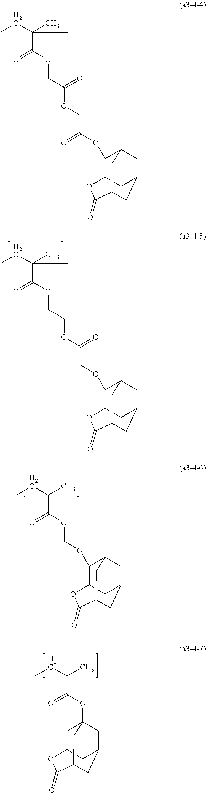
CCC(C)(C(OCC(OCC(OC1C2CC3CC1CC(C(=O)O2)C3)=O)=O)=O)C.CCC(C)(C(OCCOC(COC1C2CC3CC1CC(C(=O)O2)C3)=O)=O)C.CCC(C)(C(OCOC1C2CC3CC1CC(C(=O)O2)C3)=O)C.CCC(C)(C(OC12CC3CC(C(=O)OC(C3)C1)C2)=O)C
